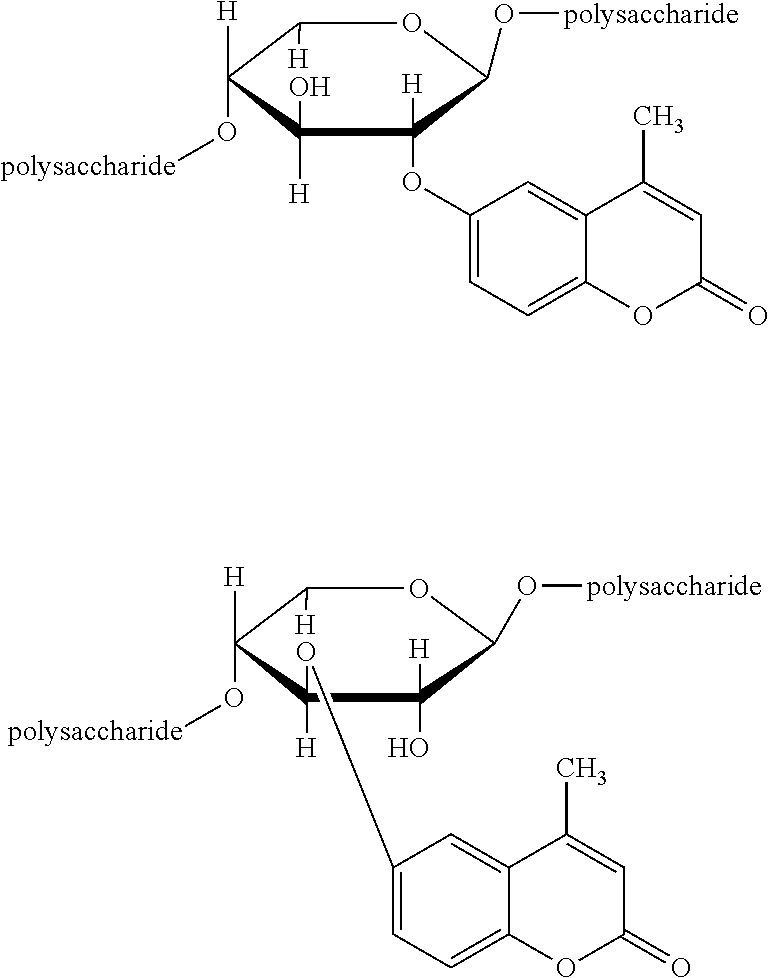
C1([H])C([H])(O[polysaccharide])C(O)([H])C([H])(OC2=CC=C3C(=C2)C(C)=CC(=O)O3)C(O[polysaccharide])O1.C1=C(OC2([H])C([H])(O[polysaccharide])C([H])OC(O[polysaccharide])C2([H])O)C=C2C(=C1)OC(=O)C=C2C
